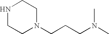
N1CCN(CCCN(C)C)CC1
